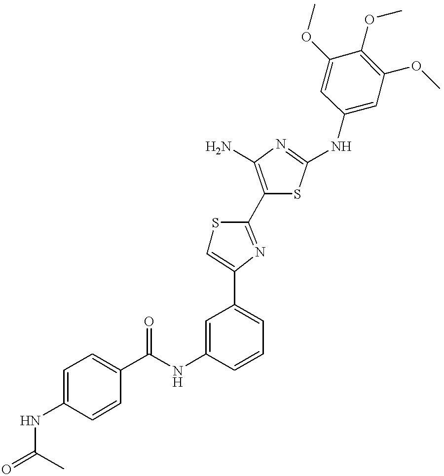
C(NC1=CC(C2=CSC(C3=C(N)N=C(NC4=CC(OC)=C(OC)C(OC)=C4)S3)=N2)=CC=C1)(=O)C1=CC=C(NC(=O)C)C=C1
